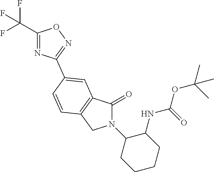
C1(=O)N(C2CCCCC2NC(=O)OC(C)(C)C)CC2=C1C=C(C1=NOC(C(F)(F)F)=N1)C=C2
